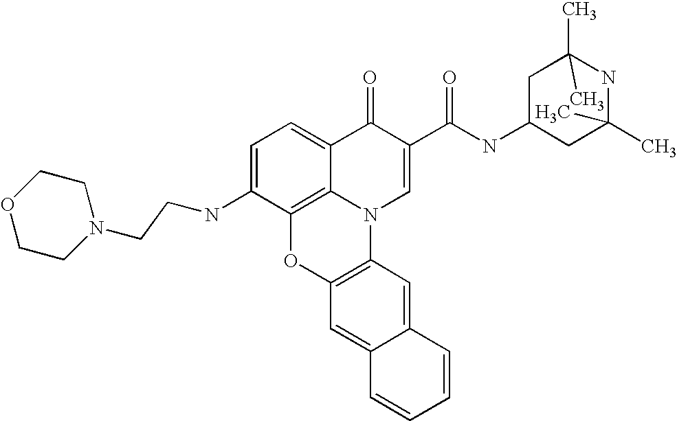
C1=C(NCCN2CCOCC2)C2=C3C(=C1)C(=O)C(C(NC1CC(C)(C)NC(C)(C)C1)=O)=CN3C1=C(O2)C=C2C(=C1)C=CC=C2
